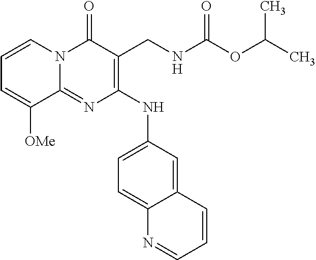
C1=CN2C(=NC(NC3=CC=C4C(=C3)C=CC=N4)=C(CNC(OC(C)C)=O)C2=O)C([OMe])=C1
